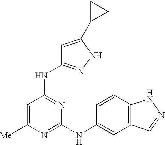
[Me]C1=CC(NC2=NNC(C3CC3)=C2)=NC(NC2=CC3=C(C=C2)NN=C3)=N1
